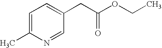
C1=C(C)N=CC(CC(OCC)=O)=C1
